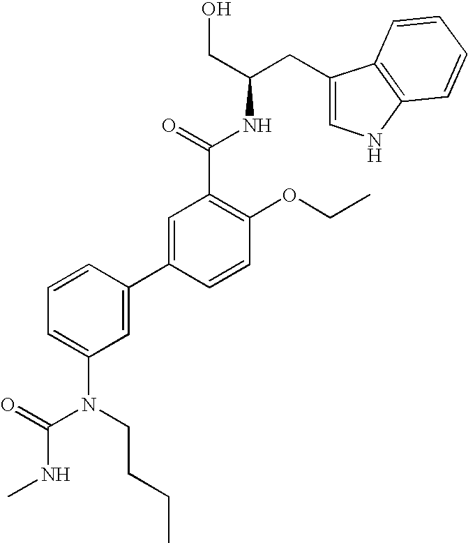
OCC(CC1=CNC2=C1C=CC=C2)NC(C1=C(OCC)C=CC(C2=CC(N(CCCC)C(=O)NC)=CC=C2)=C1)=O
